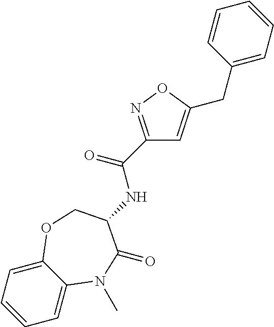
C1=C2C(=CC=C1)OCC(NC(C1=NOC(CC3=CC=CC=C3)=C1)=O)C(=O)N2C
